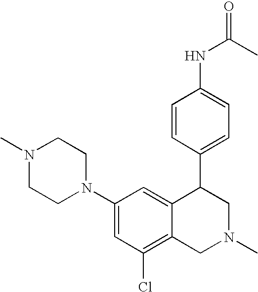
C1(N2CCN(C)CC2)=CC(Cl)=C2C(=C1)C(C1=CC=C(NC(C)=O)C=C1)CN(C)C2
